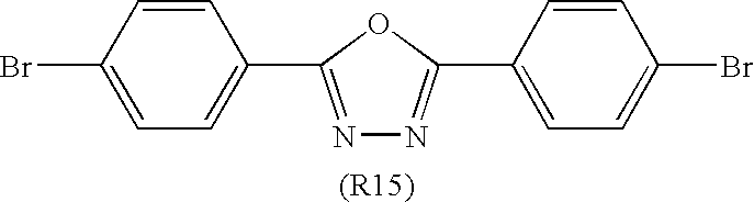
N1=C(C2=CC=C(Br)C=C2)OC(C2=CC=C(Br)C=C2)=N1
